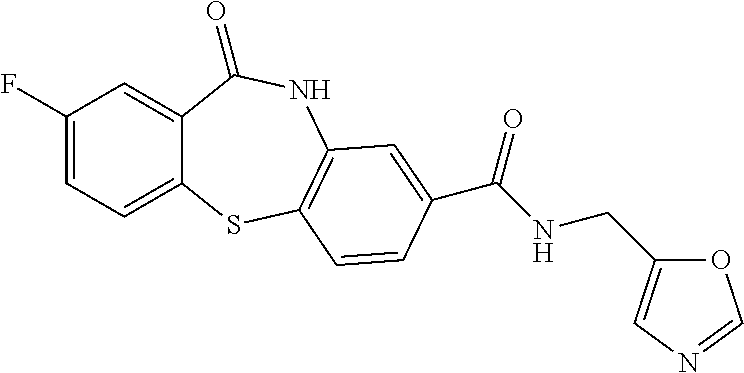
C1(F)=CC=C2C(=C1)C(=O)NC1=C(S2)C=CC(C(NCC2=CN=CO2)=O)=C1
